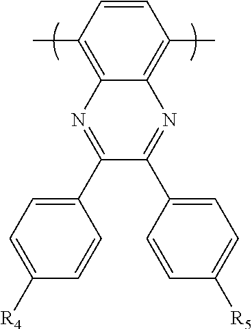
CC1=C2C(=C(C)C=C1)N=C(C1=CC=C([R5])C=C1)C(C1=CC=C([R4])C=C1)=N2
